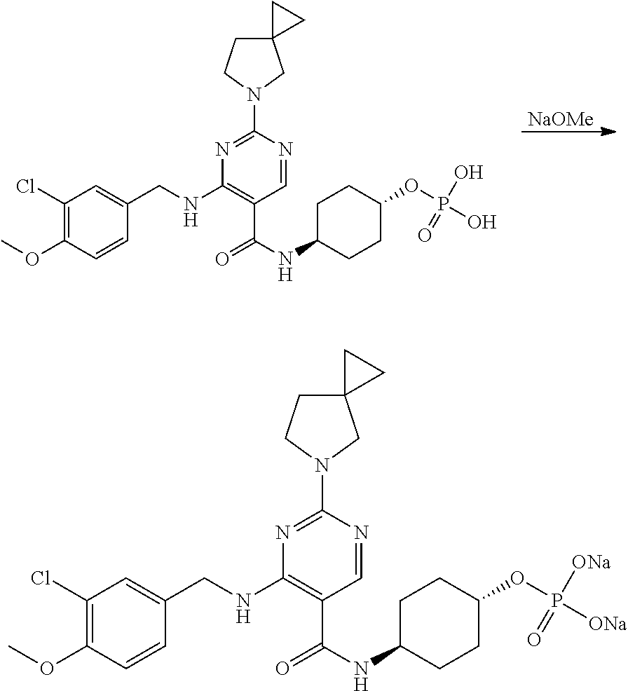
N1=C(N2CC3(CC2)CC3)N=CC(C(=O)NC2CCC(OP(O)(O)=O)CC2)=C1NCC1=CC(Cl)=C(OC)C=C1.[NaOMe].N1=C(N2CC3(CC2)CC3)N=CC(C(=O)NC2CCC(OP([ONa])([ONa])=O)CC2)=C1NCC1=CC(Cl)=C(OC)C=C1
